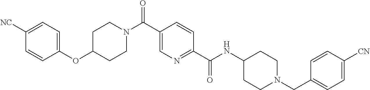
C1(OC2=CC=C([NC])C=C2)CCN(C(C2=CN=C(C(NC3CCN(CC4=CC=C([CN])C=C4)CC3)=O)C=C2)=O)CC1
